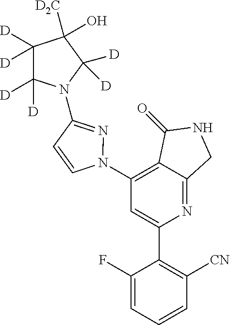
C1(N2N=C(N3C([D])([D])C([D])([D])C([CD2])(O)C3([D])[D])C=C2)=C2C(=NC(C3=C([CN])C=CC=C3F)=C1)CNC2=O
